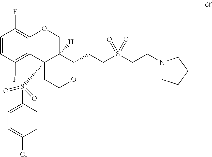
C1=CC(F)=C2C(=C1F)OCC1([H])C2(S(C2=CC=C(Cl)C=C2)(=O)=O)CCOC1CCS(CCN1CCCC1)(=O)=O
